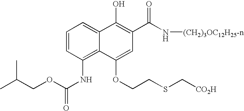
C1=CC(NC(=O)OCC(C)C)=C2C(=C1)C(O)=C(C(N[(CH2)3OC12H25-n])=O)C=C2OCCSC[CO2H]
